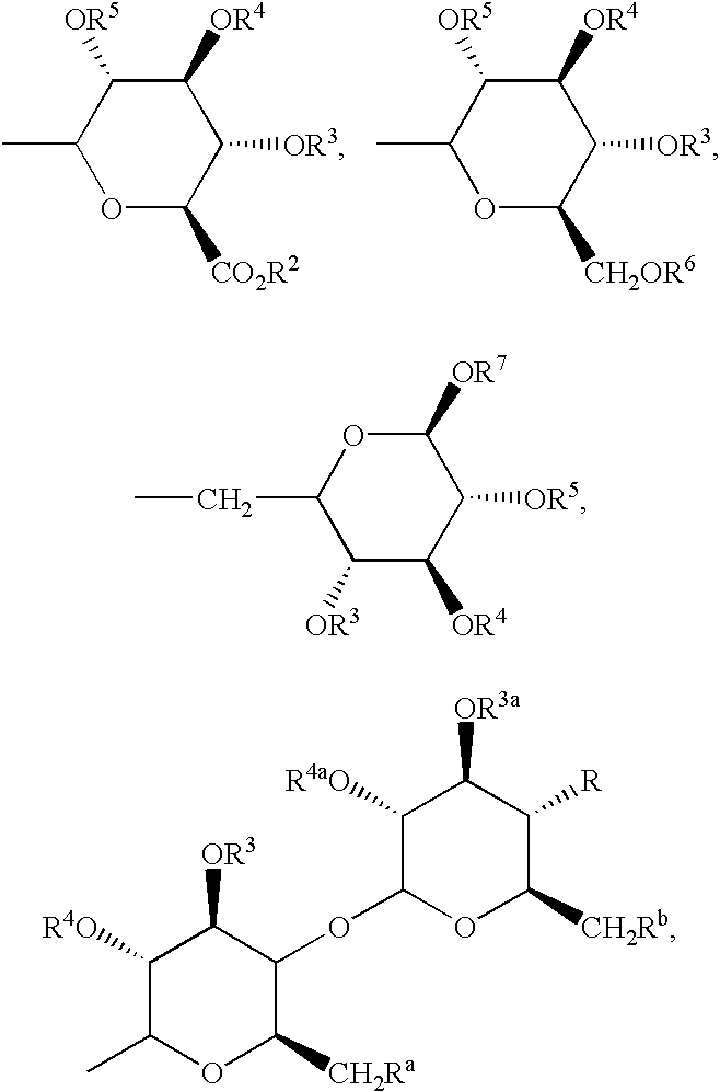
C1([OR5])C(C)OC([CO2R2])C([OR3])C1[OR4].C1([OR5])C(C)OC([CH2OR6])C([OR3])C1[OR4].O1C(CC)C([OR3])C([OR4])C([OR5])C1[OR7].C1(C)OC([CH2Ra])C(OC2OC([CH2Rb])C([R])C([OR3a])C2[R4aO])C([OR3])C1[R4O]
